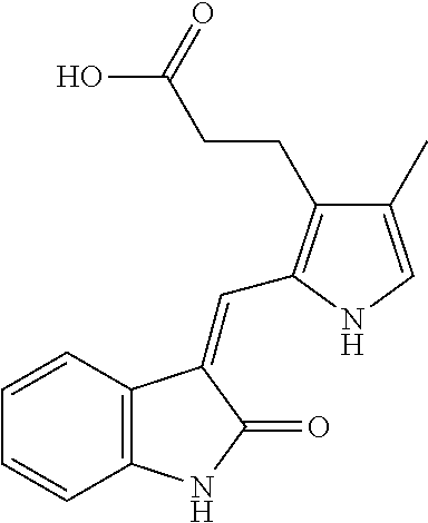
C12=C(NC(=O)C1=CC1=C(CCC(=O)O)C(C)=CN1)C=CC=C2
